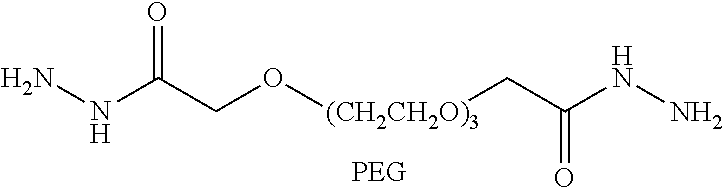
NNC(CO[(CH2CH2O)3]CC(NN)=O)=O
